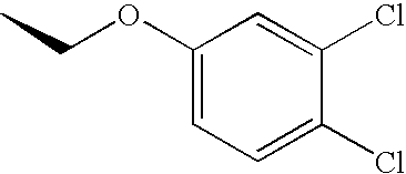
C1(OCC)=CC=C(Cl)C(Cl)=C1
